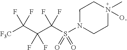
C(C(C(S(N1CCN(C)(O)CC1)(=O)=O)(F)F)(F)F)([F3C])(F)F
